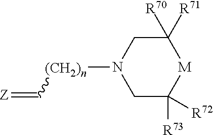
C1C([R72])([R73])[M]C([R71])([R70])CN1[(CH2)n]C=[Z]
